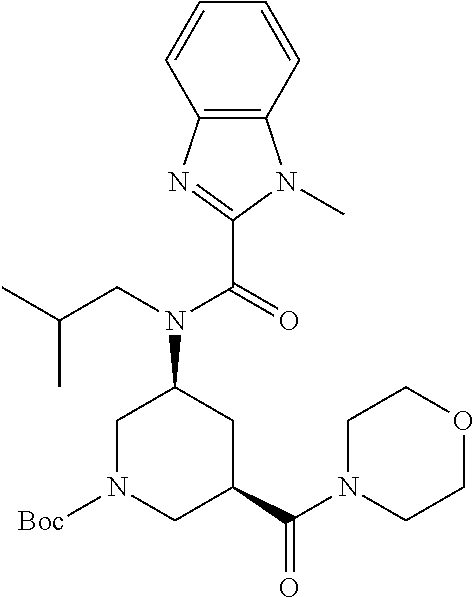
C12=C(C=CC=C1)N(C)C(C(=O)N(CC(C)C)C1CN([Boc])CC(C(N3CCOCC3)=O)C1)=N2
